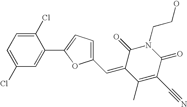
C1(Cl)=CC=C(Cl)C=C1C1=CC=C(C=C2C(C)=C(C#N)C(=O)N(CCO)C2=O)O1
